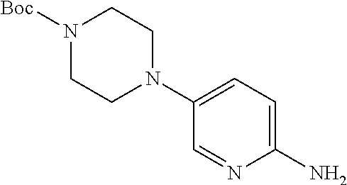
N1([Boc])CCN(C2=CC=C(N)N=C2)CC1
